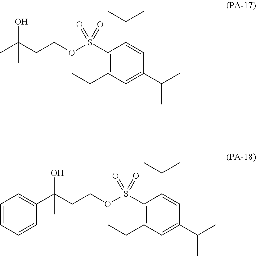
CC(CCOS(C1=C(C(C)C)C=C(C(C)C)C=C1C(C)C)(=O)=O)(O)C.C1(C(CCOS(C2=C(C(C)C)C=C(C(C)C)C=C2C(C)C)(=O)=O)(O)C)=CC=CC=C1
